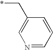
N1=CC=CC(C*)=C1
